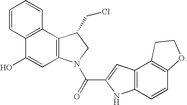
C12=C(N(C(=O)C3=CC4=C(N3)C=CC3=C4CCO3)CC1CCl)C=C(O)C1=C2C=CC=C1
